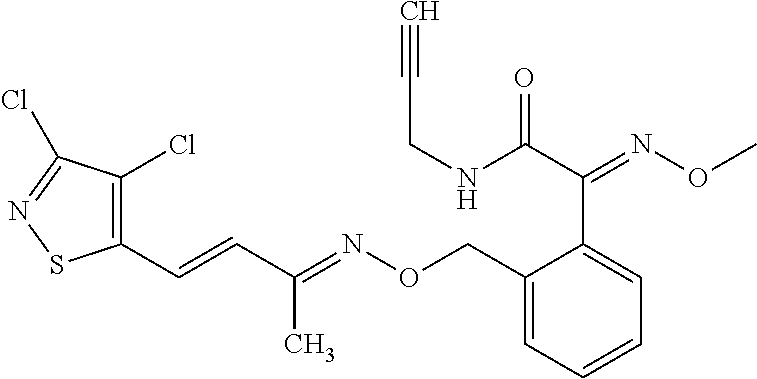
C1(C=CC(=NOCC2=CC=CC=C2C(=NOC)C(NCC#C)=O)C)=C(Cl)C(Cl)=NS1
